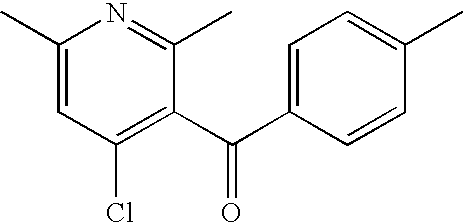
C1(C)=CC(Cl)=C(C(C2=CC=C(C)C=C2)=O)C(C)=N1
